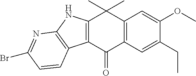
C12=C(C(=O)C3=C(C1(C)C)C=C(OC)C(CC)=C3)C1=C(N2)N=C(Br)C=C1
